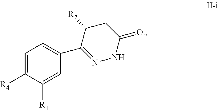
C1=C([R4])C([R1])=CC(C2=NNC(=[O.])CC2[R2])=C1
